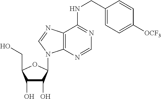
C1(O)C(O)C(N2C3=C(C(NCC4=CC=C([OCF3])C=C4)=NC=N3)N=C2)OC1CO
